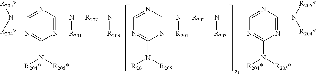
N([R204*])([R205*])C1=NC(N([R202]N([R203])C2=NC(N([R202]N([R203])C3=NC(N([R205*])[R204*])=NC(N([R205*])[R204*])=N3)[R201])=NC(N([R205])[R204])=N2)[R201])=NC(N([R204*])[R205*])=N1
